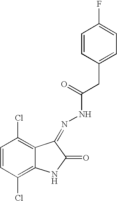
C1=CC(Cl)=C2C(=C1Cl)C(=NNC(CC1=CC=C(F)C=C1)=O)C(=O)N2
